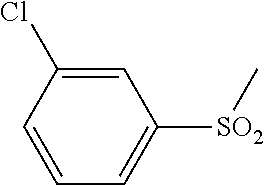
[SO2](C1=CC=CC(Cl)=C1)C
